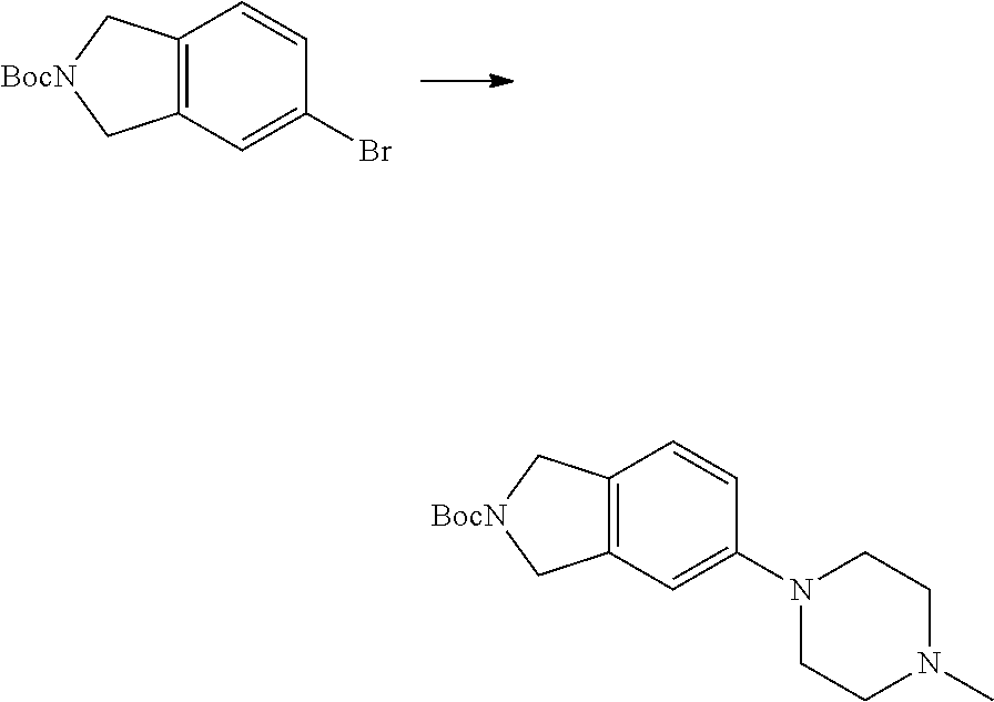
C12=C(C=C(Br)C=C1)C[BocN]C2.C12=C(C=C(N3CCN(C)CC3)C=C1)C[BocN]C2
